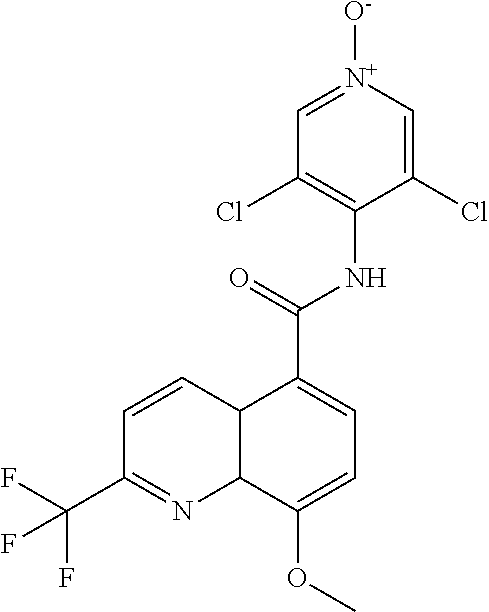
C1=[N+]([O-])C=C(Cl)C(NC(=O)C2=CC=C(OC)C3C2C=CC(C(F)(F)F)=N3)=C1Cl
